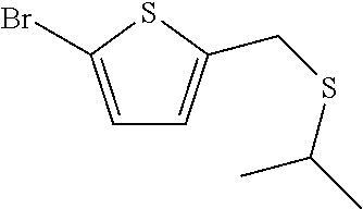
C1=C(Br)SC(CSC(C)C)=C1
